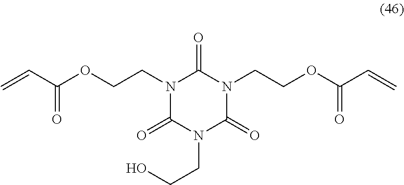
N1(CCOC(C=C)=O)C(=O)N(CCO)C(=O)N(CCOC(C=C)=O)C1=O
